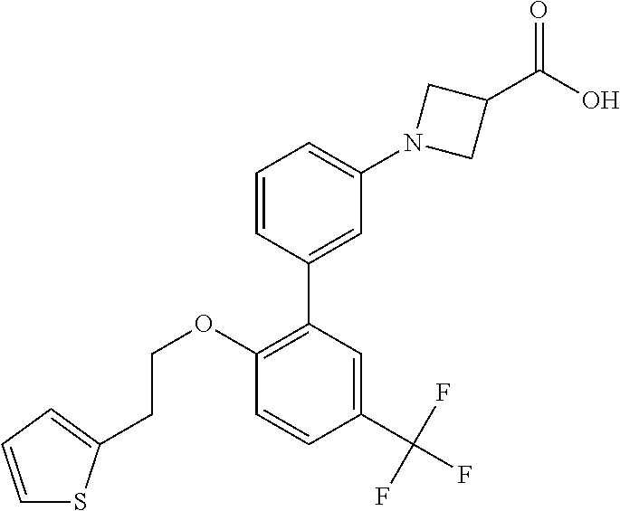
C1=CC(C2=C(OCCC3=CC=CS3)C=CC(C(F)(F)F)=C2)=CC(N2CC(C(O)=O)C2)=C1
